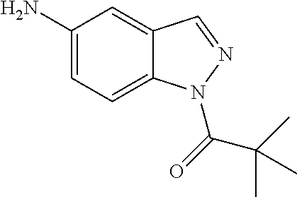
C1(N)=CC=C2C(=C1)C=NN2C(=O)C(C)(C)C
